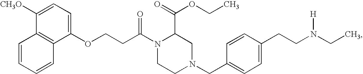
C1(OCCC(N2CCN(CC3=CC=C(CCN(CC)[H])C=C3)CC2C(=O)OCC)=O)=CC=C([CH3O])C2=C1C=CC=C2
